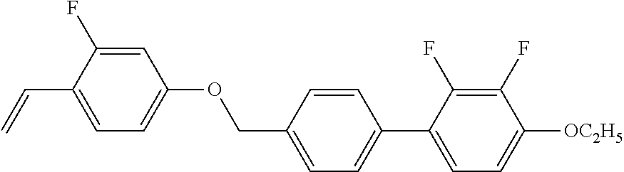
C1=C(F)C(C=C)=CC=C1OCC1=CC=C(C2=CC=C([OC2H5])C(F)=C2F)C=C1
